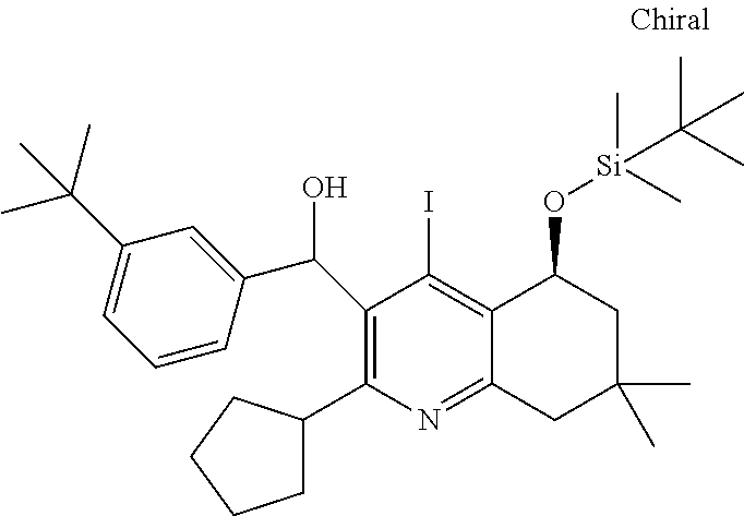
C1(C(O)C2=CC(C(C)(C)C)=CC=C2)=C(C2CCCC2)N=C2C(=C1I)C(O[Si](C(C)(C)C)(C)C)CC(C)(C)C2
